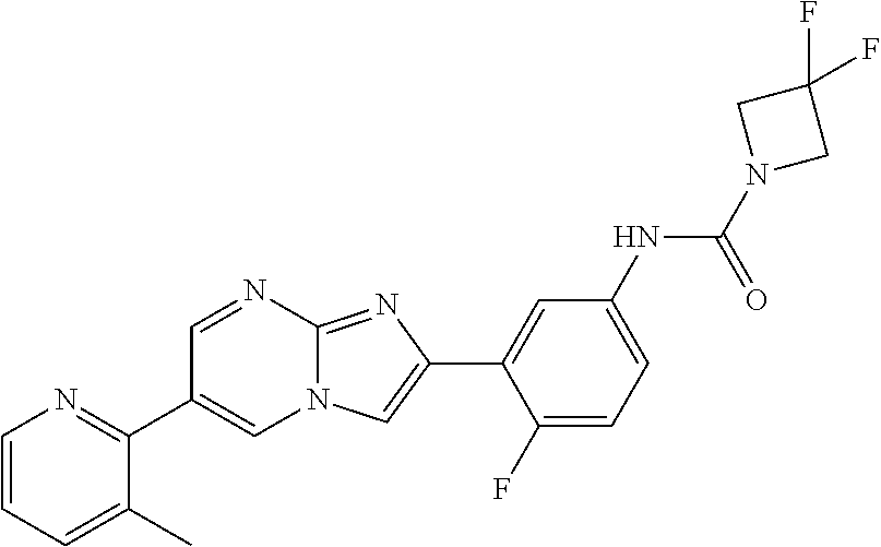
C1=NC2=NC(C3=CC(NC(N4CC(F)(F)C4)=O)=CC=C3F)=CN2C=C1C1=NC=CC=C1C
